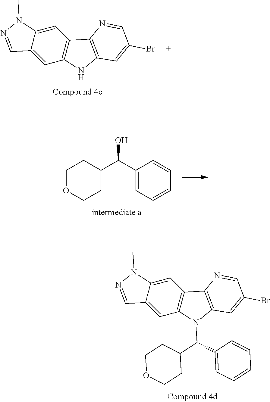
C12=C(N(C(C3=CC=CC=C3)C3CCOCC3)C3=C1N=CC(Br)=C3)C=C1C(=C2)N(C)N=C1.C12=C(NC3=C1N=CC(Br)=C3)C=C1C(=C2)N(C)N=C1.OC(C1CCOCC1)C1=CC=CC=C1
